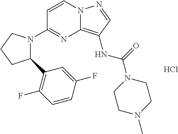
C1=CN2C(=C(NC(=O)N3CCN(C)CC3)C=N2)N=C1N1C(C2=C(F)C=CC(F)=C2)CCC1.Cl
